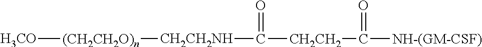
[H3CO][(CH2CH2O)n][CH2CH2NH]C([CH2CH2]C([NH-(GM-CSF)])=O)=O
